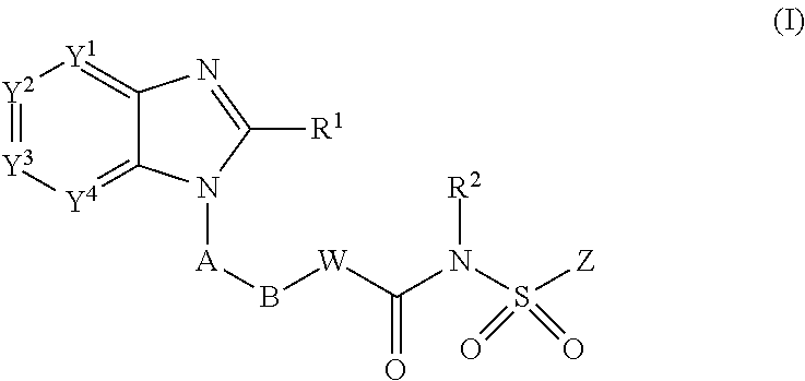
[Y2]1=[Y3][Y4]=C2C(=[Y1]1)N=C([R1])N2[A]B[W]C(N(S([Z])(=O)=O)[R2])=O
